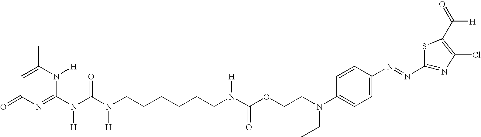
C1=C(C)N([H])C(N(C(N(CCCCCCN(C(OCCN(C2=CC=C(N=NC3=NC(Cl)=C(C([H])=O)S3)C=C2)CC)=O)[H])[H])=O)[H])=NC1=O
